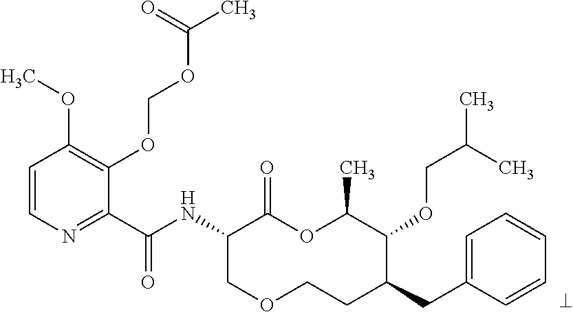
C1(C(NC2COCCC(CC3=CC=CC=C3)C(OCC(C)C)C(C)OC2=O)=O)=NC=CC(OC)=C1OCOC(C)=O
